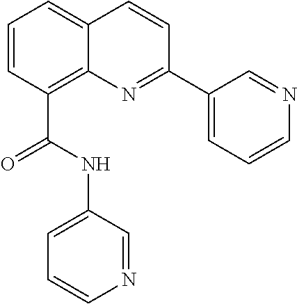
C1=CC(C(NC2=CC=CN=C2)=O)=C2C(=C1)C=CC(C1=CC=CN=C1)=N2
